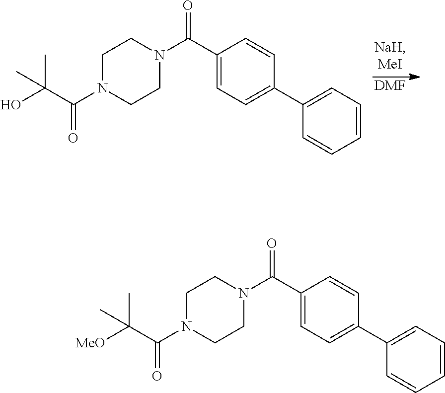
[DMF].N1(C(C2=CC=C(C3=CC=CC=C3)C=C2)=O)CCN(C(C(O)(C)C)=O)CC1.N1(C(C2=CC=C(C3=CC=CC=C3)C=C2)=O)CCN(C(C([MeO])(C)C)=O)CC1
